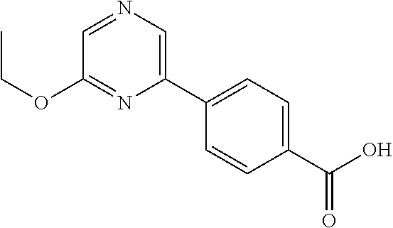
C1=NC=C(C2=CC=C(C(O)=O)C=C2)N=C1OCC
